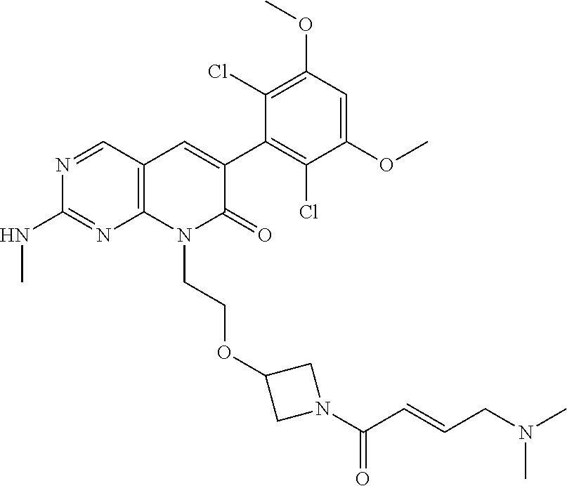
C1(NC)=NC2=C(C=C(C3=C(Cl)C(OC)=CC(OC)=C3Cl)C(=O)N2CCOC2CN(C(C=CCN(C)C)=O)C2)C=N1
